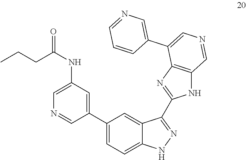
C1(C2=CC=C3C(=C2)C(C2=NC4=C(N2)C=NC=C4C2=CN=CC=C2)=NN3)=CC(NC(=O)CCC)=CN=C1
